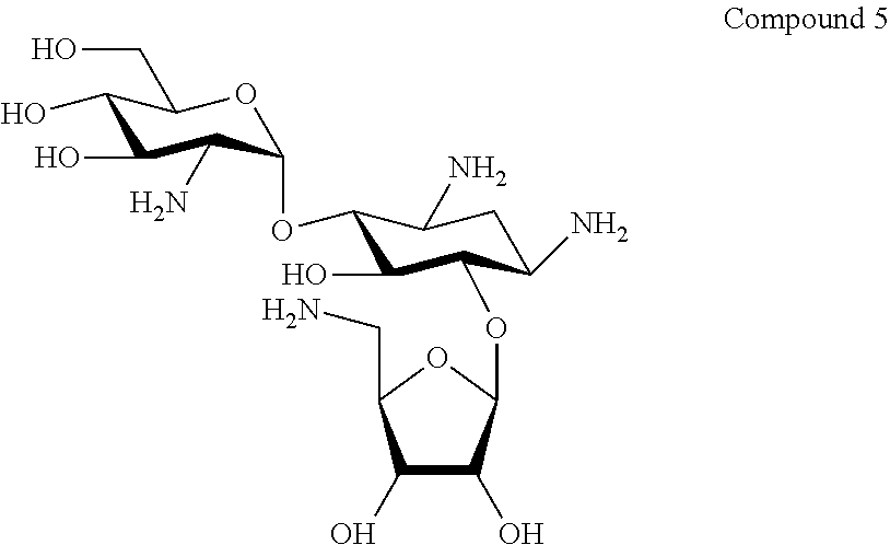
C1(O)C(O)C(OC2C(O)C(OC3C(N)C(O)C(O)C(CO)O3)C(N)CC2N)OC1CN
